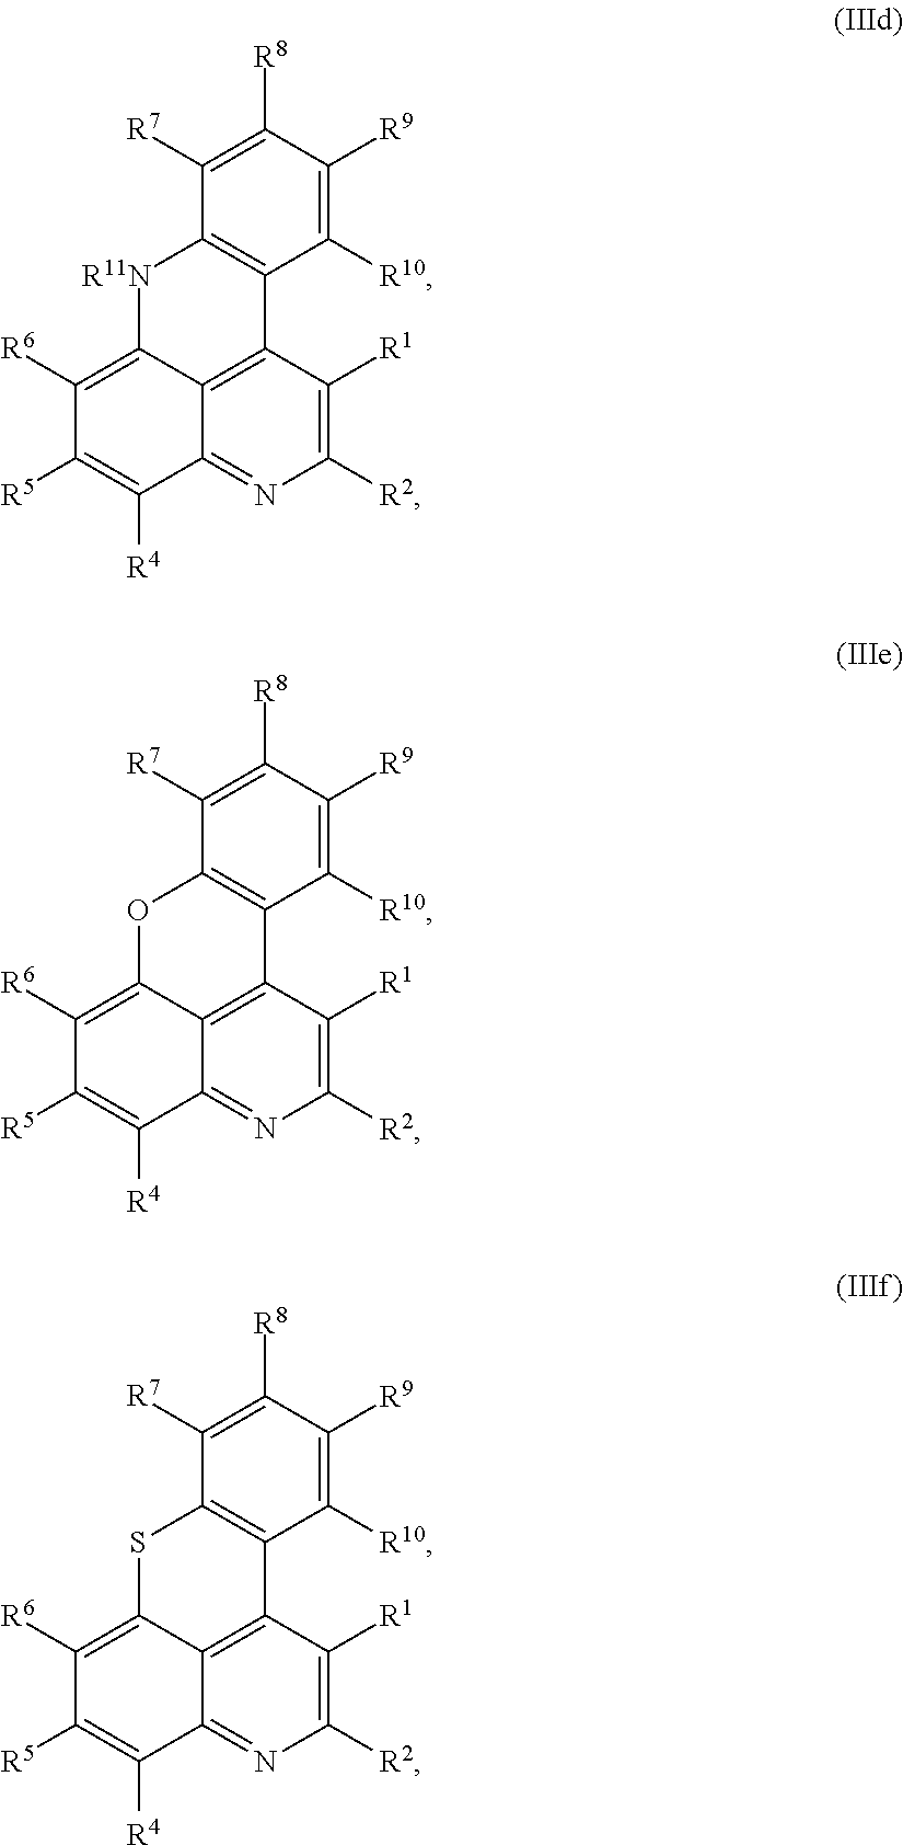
C1([R7])=C([R8])C([R9])=C([R10])C2=C1[R11N]C1=C([R6])C([R5])=C([R4])C3=NC([R2])=C([R1])C2=C13.C1([R7])=C([R8])C([R9])=C([R10])C2=C1OC1=C([R6])C([R5])=C([R4])C3=NC([R2])=C([R1])C2=C13.C1([R7])=C([R8])C([R9])=C([R10])C2=C1SC1=C([R6])C([R5])=C([R4])C3=NC([R2])=C([R1])C2=C13
